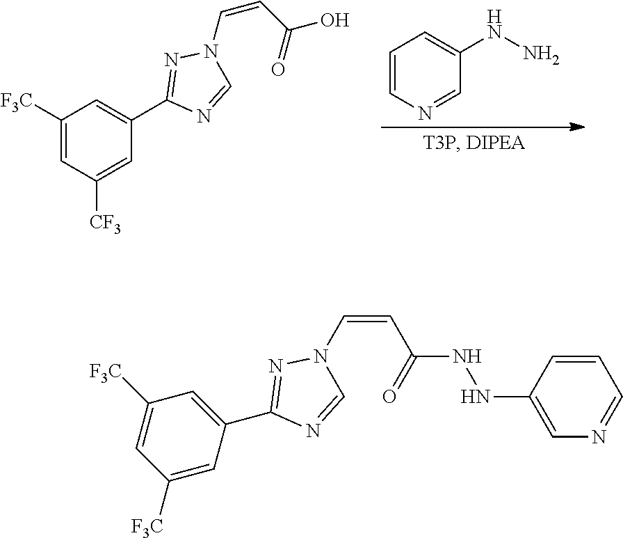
C1([F3C])=CC([CF3])=CC(C2=NN(C=CC(=O)O)C=N2)=C1.C1=CN=CC(NN)=C1.N1=CN(C=CC(=O)NNC2=CN=CC=C2)N=C1C1=CC([F3C])=CC([F3C])=C1
